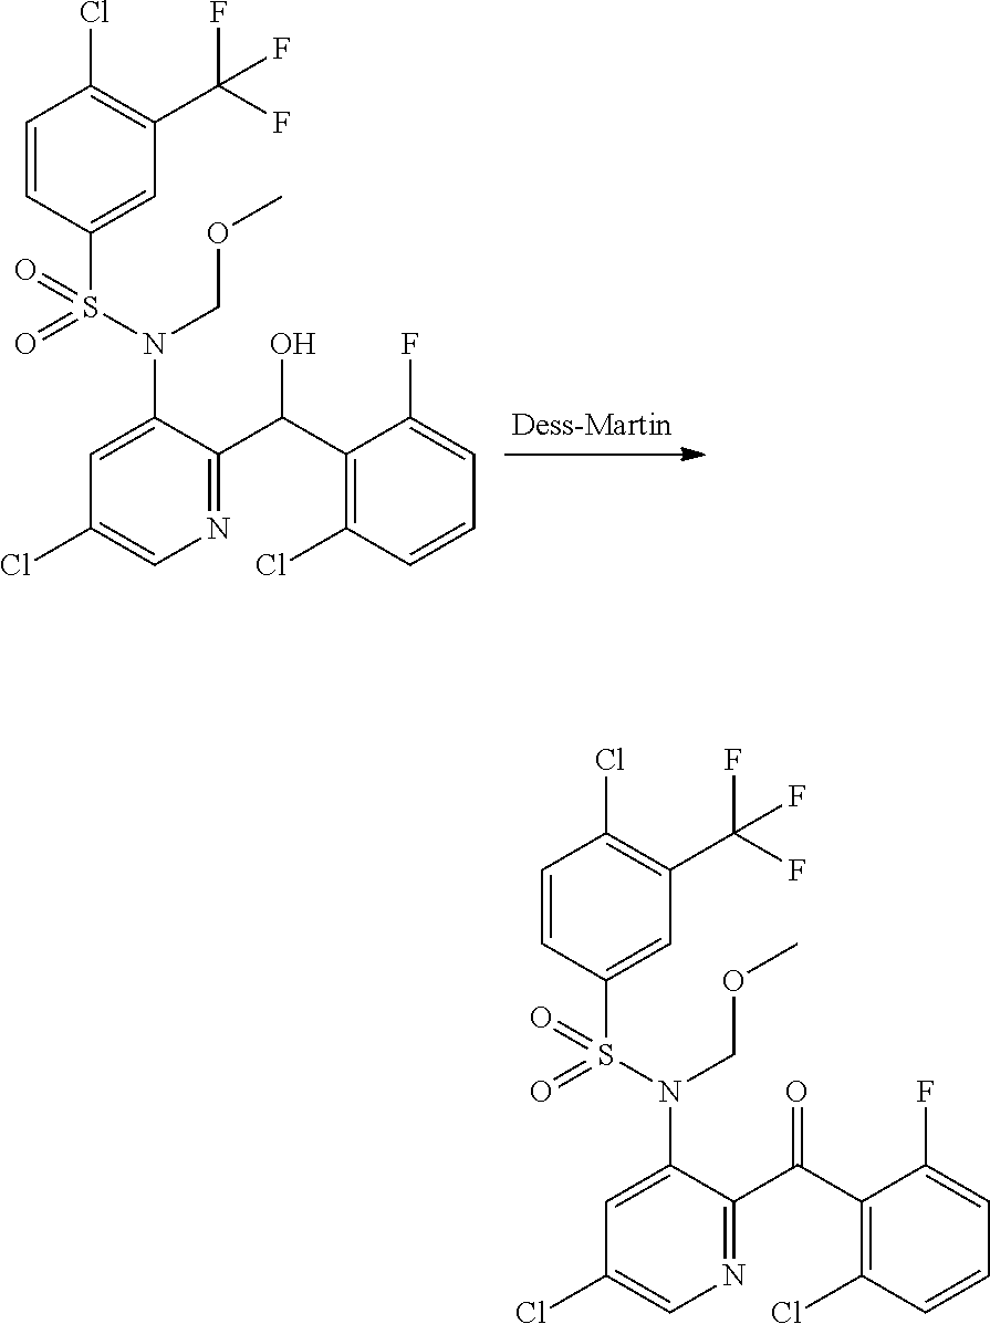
C1=CC(S(N(C2=CC(Cl)=CN=C2C(C2=C(Cl)C=CC=C2F)O)COC)(=O)=O)=CC(C(F)(F)F)=C1Cl.C1=CC(S(N(C2=CC(Cl)=CN=C2C(C2=C(Cl)C=CC=C2F)=O)COC)(=O)=O)=CC(C(F)(F)F)=C1Cl
